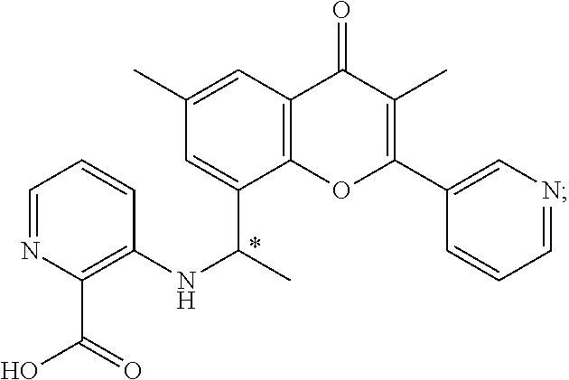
N(C1=C(C(=O)O)N=CC=C1)C(C1=CC(C)=CC2=C1OC(C1=CN=CC=C1)=C(C)C2=O)C
